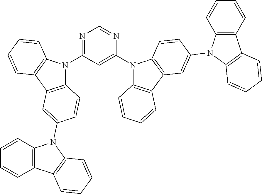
N1=C(N2C3=C(C4=C2C=CC=C4)C=C(N2C4=C(C=CC=C4)C4=C2C=CC=C4)C=C3)C=C(N2C3=C(C4=C2C=CC(N2C5=C(C=CC=C5)C5=C2C=CC=C5)=C4)C=CC=C3)N=C1
